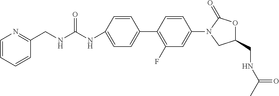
N(C1=CC=C(C2=C(F)C=C(N3CC(CNC(C)=O)OC3=O)C=C2)C=C1)C(NCC1=NC=CC=C1)=O
